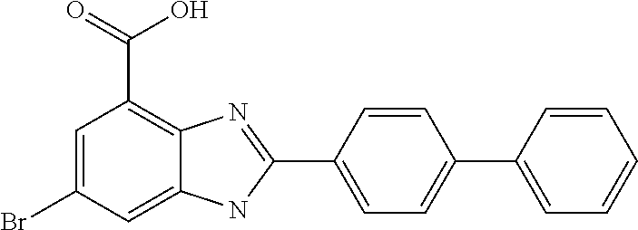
C1=C(Br)C=C2C(=C1C(=O)O)N=C(C1=CC=C(C3=CC=CC=C3)C=C1)N2
